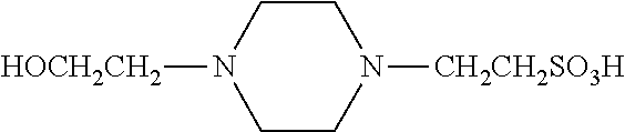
[HOCH2CH2]N1CCN([CH2CH2SO3H])CC1
